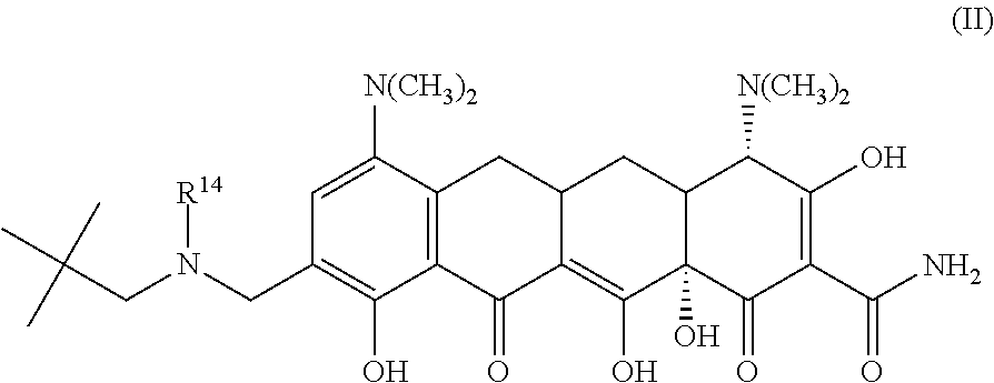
C12=C(C([N(CH3)2])=CC(CN(CC(C)(C)C)[R14])=C1O)CC1C(=C(O)C3(O)C(C1)C([N(CH3)2])C(O)=C(C(N)=O)C3=O)C2=O
